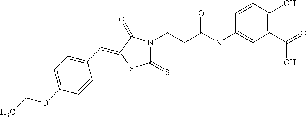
C1(=S)N(CCC(NC2=CC(C(=O)O)=C(O)C=C2)=O)C(=O)C(=CC2=CC=C(OCC)C=C2)S1
